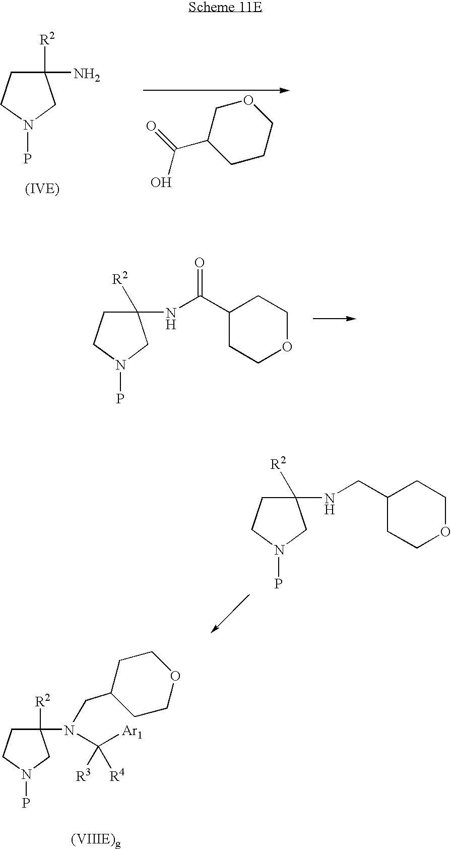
C1C(N)([R2])CN(P)C1.C1CCOCC1C(=O)O.C1C(NC(C2CCOCC2)=O)([R2])CN(P)C1.C1C(NCC2CCOCC2)([R2])CN(P)C1.C1C(N(C([Ar1])([R3])[R4])CC2CCOCC2)([R2])CN(P)C1
